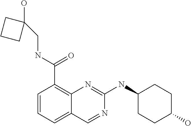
C1=CC=C2C(=C1C(NCC1(O)CCC1)=O)N=C(NC1CCC(O)CC1)N=C2
